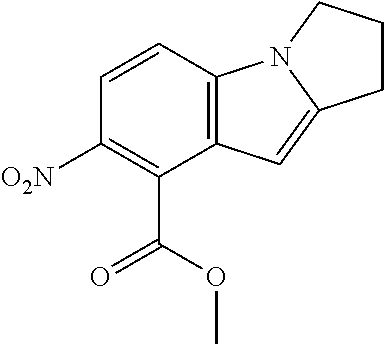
[O2N]C1=C(C(=O)OC)C2=C(C=C1)N1C(=C2)CCC1
